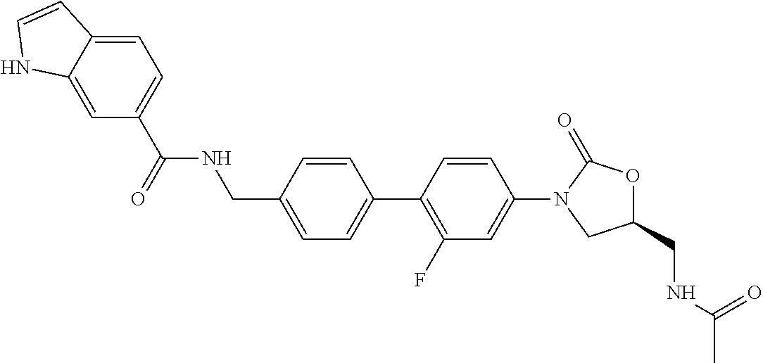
C1(CNC(=O)C2=CC=C3C(=C2)NC=C3)=CC=C(C2=C(F)C=C(N3CC(CNC(C)=O)OC3=O)C=C2)C=C1
